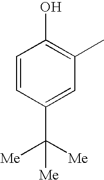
C1=CC(C([Me])([Me])[Me])=CC(C)=C1O
